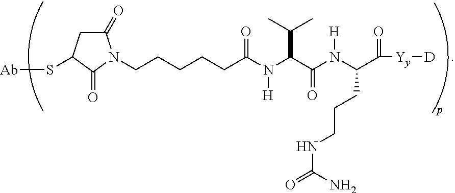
N([H])(C(C(C)C)C(=O)N([H])C(CCCNC(N)=O)C(=O)[Yy][D])C(=O)CCCCCN1C(=O)CC(S[Ab])C1=O
